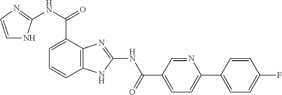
C1=C(C(NC2=NC=CN2)=O)C2=C(C=C1)NC(NC(C1=CC=C(C3=CC=C(F)C=C3)N=C1)=O)=N2
